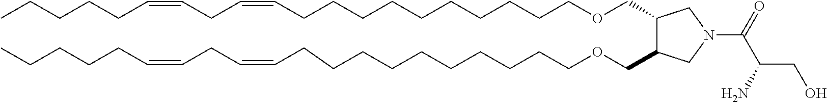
C1(COCCCCCCCCCCC=CCC=CCCCCC)C(COCCCCCCCCCCC=CCC=CCCCCC)CN(C(C(CO)N)=O)C1
